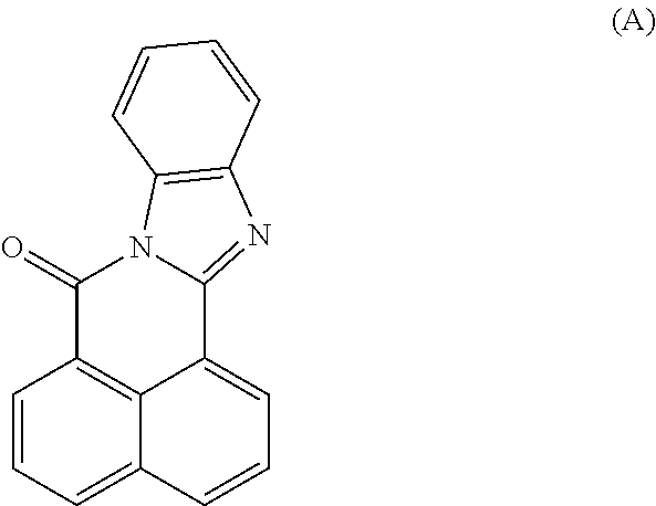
C1=CC=C2C3=C1C(=O)N1C(=NC4=C1C=CC=C4)C3=CC=C2
